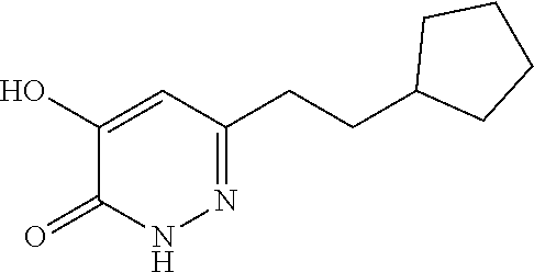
N1N=C(CCC2CCCC2)C=C(O)C1=O
